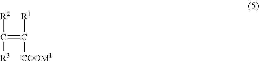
C([R2])([R3])=C([R1])[COOM1]
